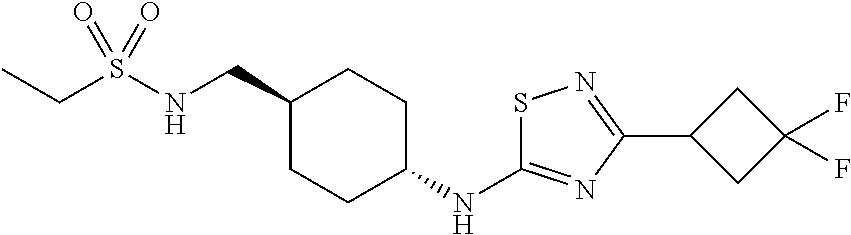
C(S(NCC1CCC(NC2=NC(C3CC(F)(F)C3)=NS2)CC1)(=O)=O)C
